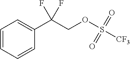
C1=CC=CC(C(COS([CF3])(=O)=O)(F)F)=C1
